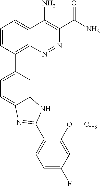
C1(C2=CC=C3C(=C2)NC(C2=CC=C(F)C=C2OC)=N3)=C2C(=CC=C1)C(N)=C(C(N)=O)N=N2
